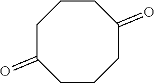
C1C(=O)CCCC(=O)CC1
